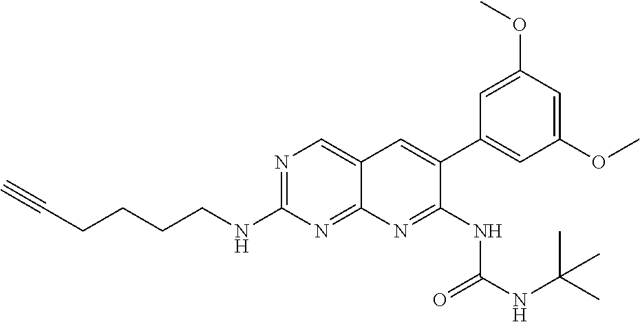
N1=C(NCCCCC#C)N=C2C(=C1)C=C(C1=CC(OC)=CC(OC)=C1)C(NC(=O)NC(C)(C)C)=N2
